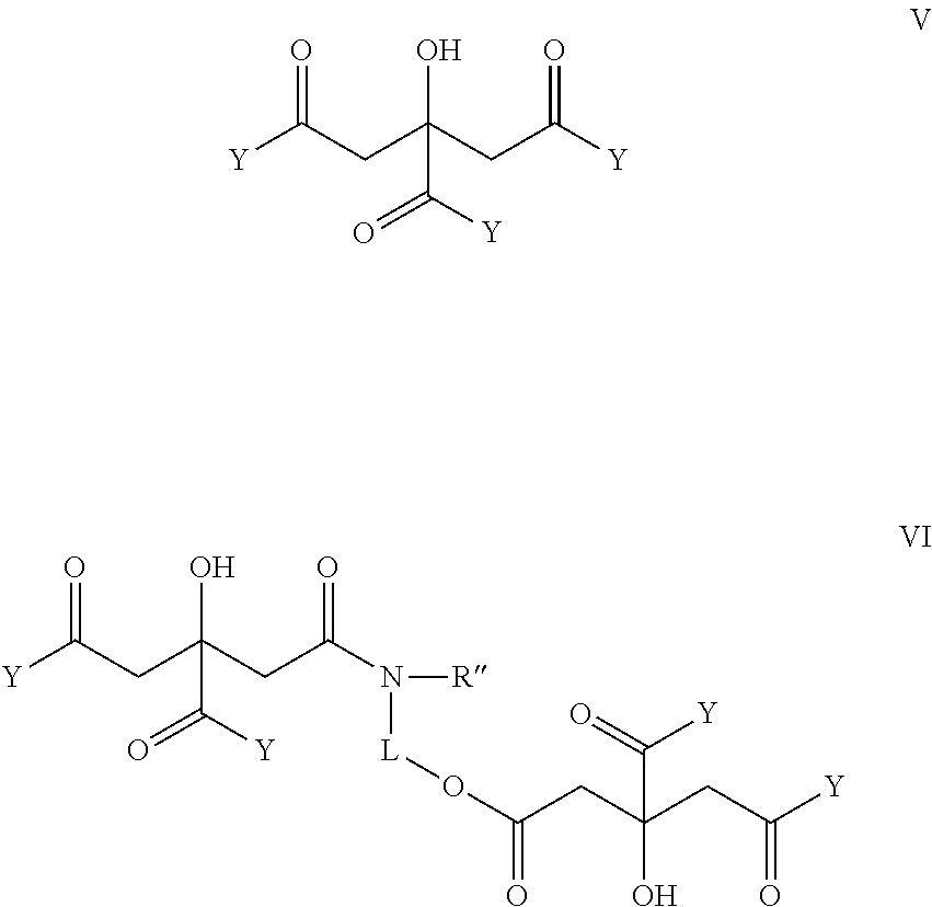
[Y]C(CC(CC([Y])=O)(O)C([Y])=O)=O.[Y]C(CC(CC(N([L]OC(=O)CC(O)(C(=O)[Y])CC(=O)[Y])[R])=O)(O)C([Y])=O)=O
